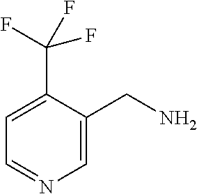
C1=C(CN)C(C(F)(F)F)=CC=N1
